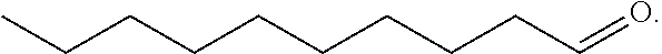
O=CCCCCCCCCC
